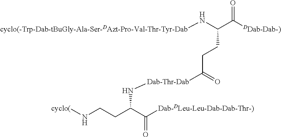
[cyclo(]NCCC(C([Dab-DLeu-Leu-Dab-Dab-Thr-)])=O)N[Dab-Thr-Dab]C(CCC(C([DDab-Dab-)])=O)N[cyclo(-Trp-Dab-tBuGly-Ala-Ser-DAzt-Pro-Val-Thr-Tyr-Dab])=O
